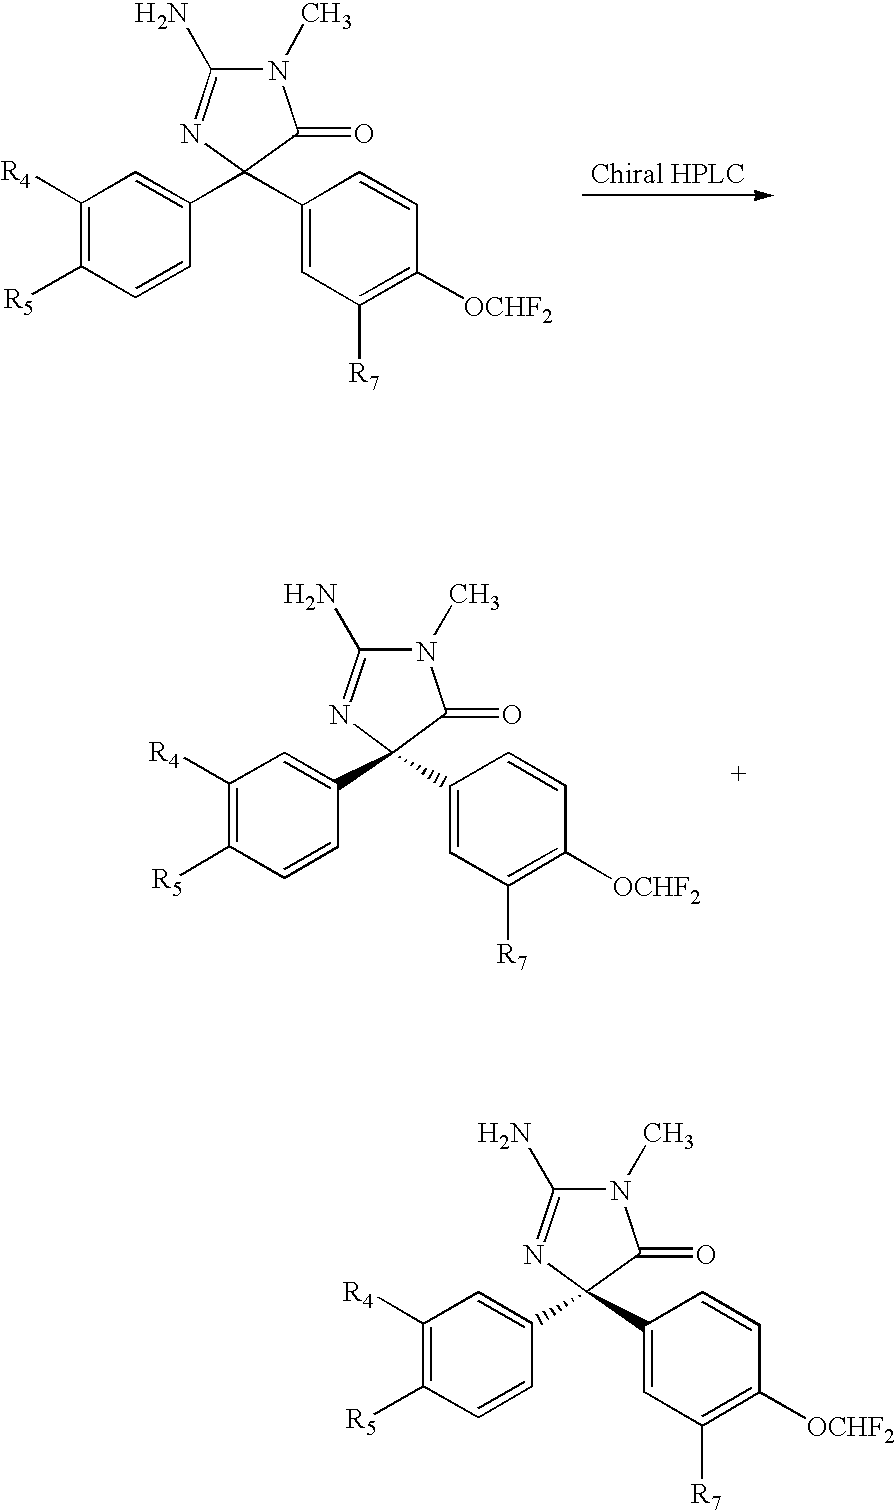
C1(C2(C3=CC([R7])=C([OCHF2])C=C3)N=C(N)N(C)C2=O)=CC([R4])=C([R5])C=C1.C1(C2(C3=CC([R7])=C([OCHF2])C=C3)N=C(N)N(C)C2=O)=CC([R4])=C([R5])C=C1.C1(C2(C3=CC([R7])=C([OCHF2])C=C3)N=C(N)N(C)C2=O)=CC([R4])=C([R5])C=C1
